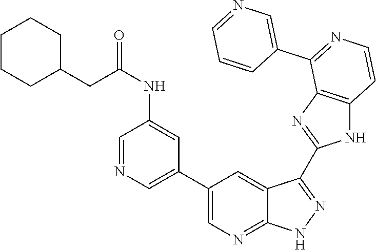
C1=NC=C(C2=CN=C3C(=C2)C(C2=NC4=C(N2)C=CN=C4C2=CN=CC=C2)=N[N H]3)C=C1NC(=O)CC1CCCCC1
